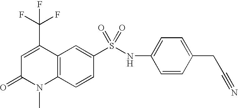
C12=C(C=CC(S(NC3=CC=C(CC#N)C=C3)(=O)=O)=C1)N(C)C(=O)C=C2C(F)(F)F
